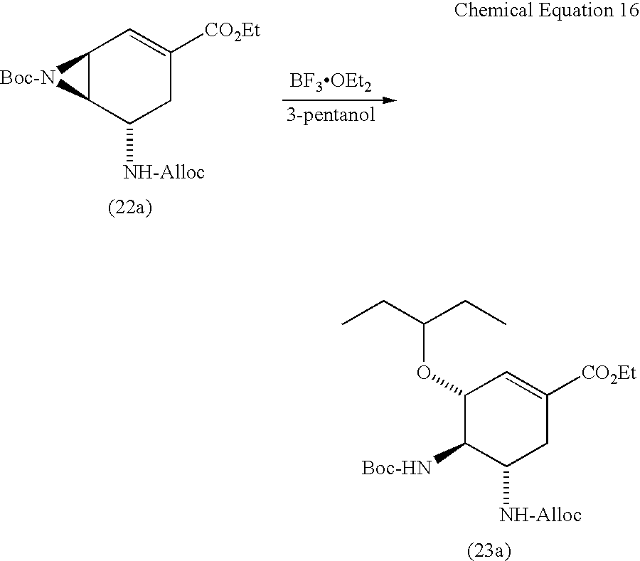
C12C(C([NH-Alloc])CC([CO2Et])=C1)[Boc-N]2.[BF3OEt2].[3-pentanol].C1(OC(CC)CC)C([Boc-HN])C([NH-Alloc])CC([CO2Et])=C1
